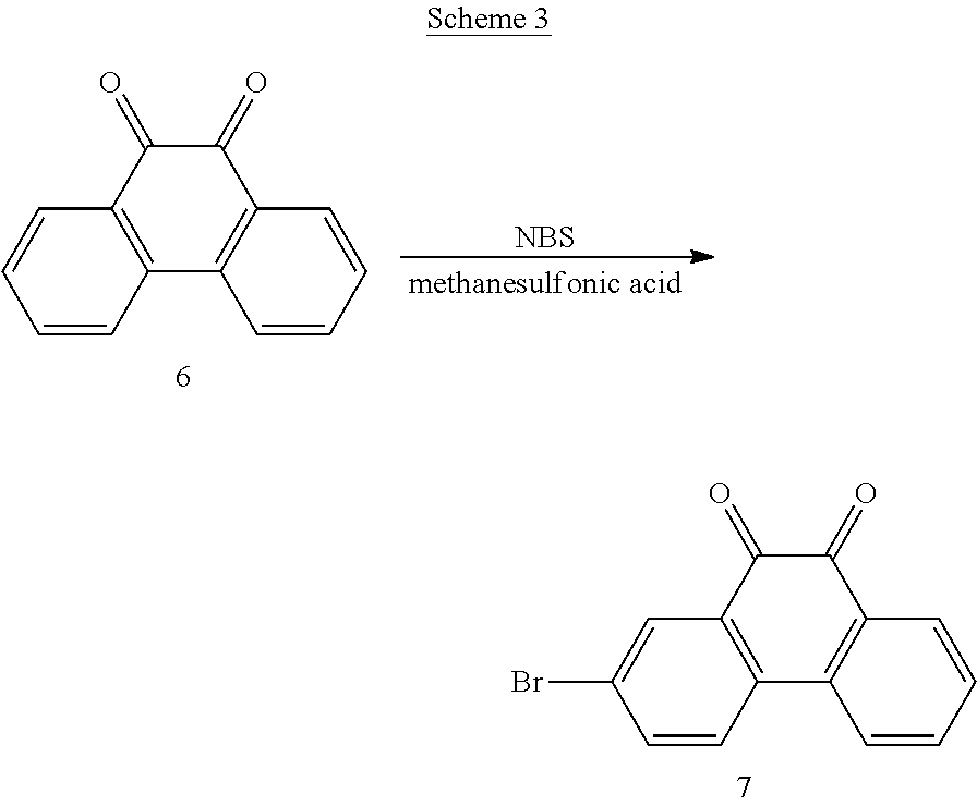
[NBS].C12=C(C(=O)C(=O)C3=C1C=CC=C3)C=CC=C2.C12=C(C(=O)C(=O)C3=C1C=CC=C3)C=C(Br)C=C2
